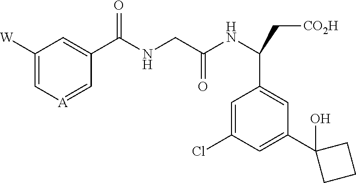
C1([W])=C[A]=CC(C(NCC(NC(C[CO2H])C2=CC(C3(O)CCC3)=CC(Cl)=C2)=O)=O)=C1
